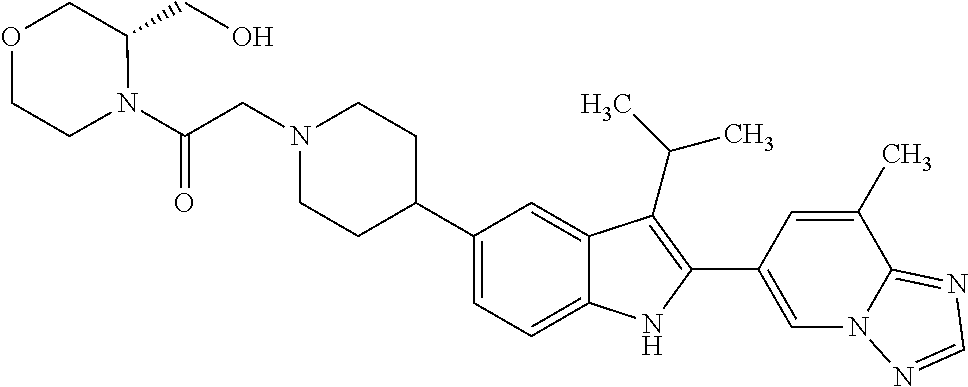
N1(CC(N2C(CO)COCC2)=O)CCC(C2=CC=C3C(=C2)C(C(C)C)=C(C2=CN4C(=NC=N4)C(C)=C2)N3)CC1
